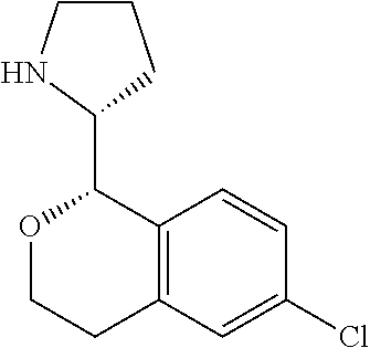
O1CCC2=C(C1C1CCCN1)C=CC(Cl)=C2
